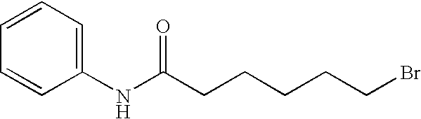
C1=CC=C(NC(CCCCCBr)=O)C=C1
